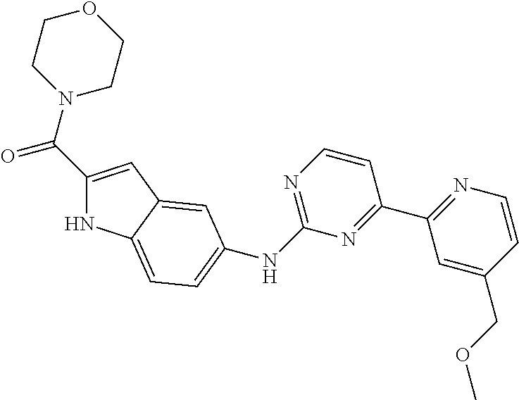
C1(C(=O)N2CCOCC2)=CC2=CC(NC3=NC=CC(C4=NC=CC(COC)=C4)=N3)=CC=C2N1
